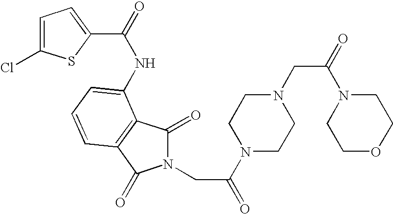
C1=C(Cl)SC(C(=O)NC2=CC=CC3=C2C(=O)N(CC(=O)N2CCN(CC(=O)N4CCOCC4)CC2)C3=O)=C1
